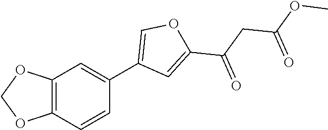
C1(C2=COC(C(CC(OC)=O)=O)=C2)=CC2=C(C=C1)OCO2
